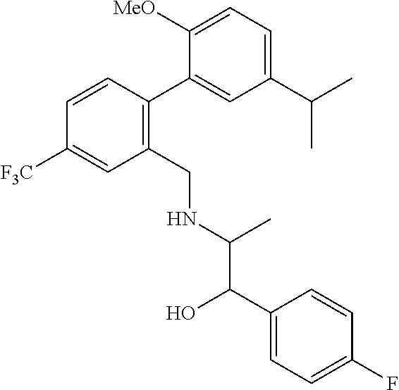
C1=CC(C2=CC(C(C)C)=CC=C2[MeO])=C(CNC(C(C2=CC=C(F)C=C2)O)C)C=C1[F3C]
